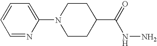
C1=NC(N2CCC(C(=O)NN)CC2)=CC=C1
